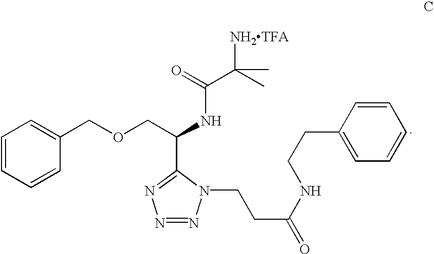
N1=NN(CCC(=O)NCCC2=CC=CC=C2)C(C(COCC2=CC=CC=C2)NC(C([NH2TFA])(C)C)=O)=N1
